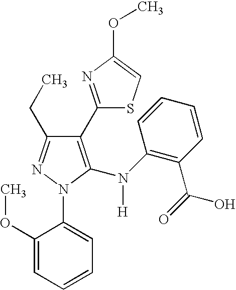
C1(C2=NC(OC)=CS2)=C(N(C2=C(C(=O)O)C=CC=C2)[H])N(C2=CC=CC=C2OC)N=C1CC
